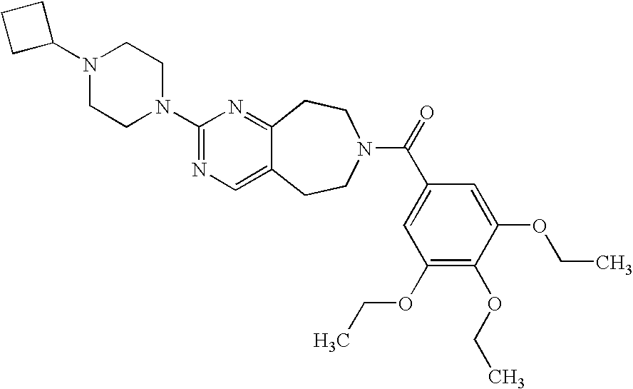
C1C(N2CCN(C3=NC=C4C(=N3)CCN(C(=O)C3=CC(OCC)=C(OCC)C(OCC)=C3)CC4)CC2)CC1
